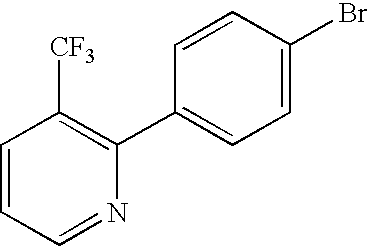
C1=CC=NC(C2=CC=C(Br)C=C2)=C1[CF3]
